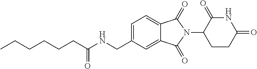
N(CC1=CC=C2C(=C1)C(=O)N(C1CCC(=O)NC1=O)C2=O)C(=O)CCCCCC
